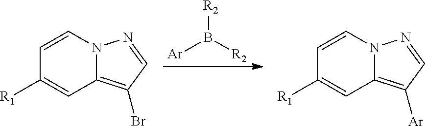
[R2]B([Ar])[R2].C1=CN2C(=C(Br)C=N2)C=C1[R1].C1=CN2C(=C([Ar])C=N2)C=C1[R1]
